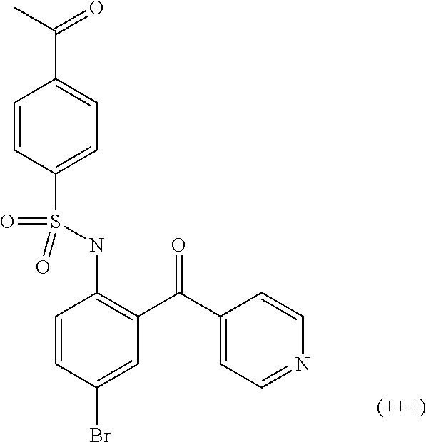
C1=CC(Br)=CC(C(C2=CC=NC=C2)=O)=C1NS(C1=CC=C(C(C)=O)C=C1)(=O)=O
